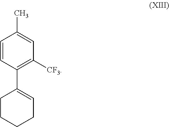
CC1=CC([CF3])=C(C2=CCCCC2)C=C1
